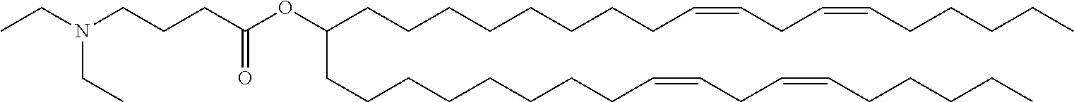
C(N(CCCC(OC(CCCCCCCCC=CCC=CCCCCC)CCCCCCCCC=CCC=CCCCCC)=O)CC)C
